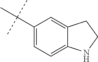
C1(C(C)(C)C)=CC=C2C(=C1)CCN2
